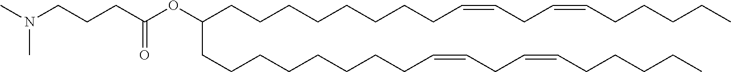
N(C)(C)CCCC(OC(CCCCCCCCC=CCC=CCCCCC)CCCCCCCCC=CCC=CCCCCC)=O
